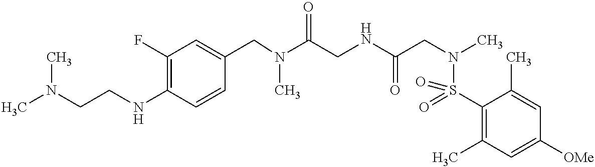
C1(F)=C(NCCN(C)C)C=CC(CN(C(CNC(CN(C)S(C2=C(C)C=C([OMe])C=C2C)(=O)=O)=O)=O)C)=C1
